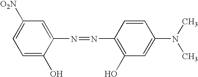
C1=C(O)C(N=NC2=C(O)C=C(N(C)C)C=C2)=CC([O2N])=C1
